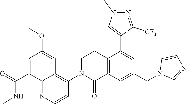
C12=C(C=C(CN3C=NC=C3)C=C1C1=CN(C)N=C1[CF3])C(=O)N(C1=C3C(=NC=C1)C(C(=O)NC)=CC(OC)=C3)CC2
